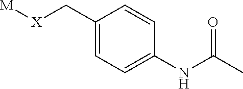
[M][X]CC1=CC=C(NC(C)=O)C=C1
